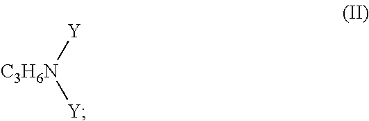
[Y][C3H6N][Y]
